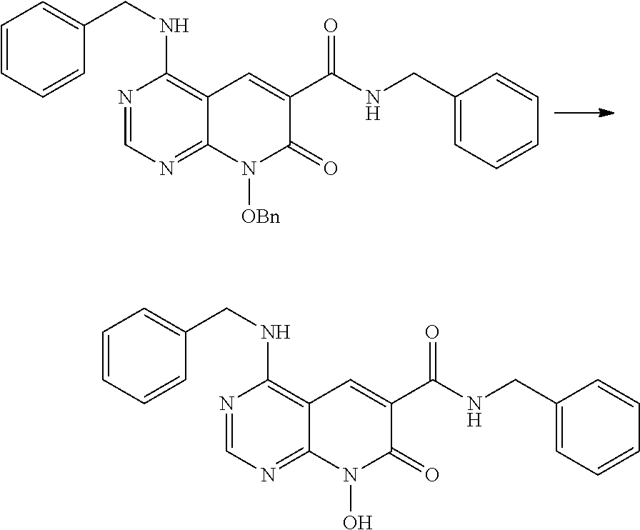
N1=CN=C2C(=C1NCC1=CC=CC=C1)C=C(C(NCC1=CC=CC=C1)=O)C(=O)N2[OBn].N1=CN=C2C(=C1NCC1=CC=CC=C1)C=C(C(NCC1=CC=CC=C1)=O)C(=O)N2O
